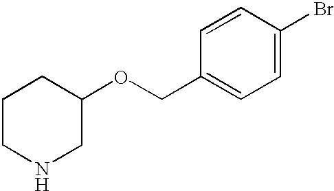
C1CNCC(OCC2=CC=C(Br)C=C2)C1
